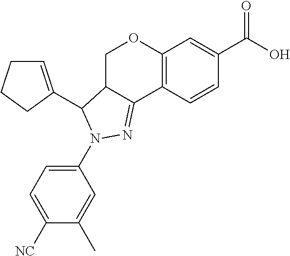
C12=C(C=CC(C(O)=O)=C1)C1=NN(C3=CC=C([NC])C(C)=C3)C(C3=CCCC3)C1CO2
